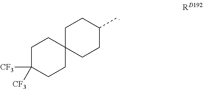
C1C([CF3])([CF3])CCC2(C1)CCC(C)CC2
